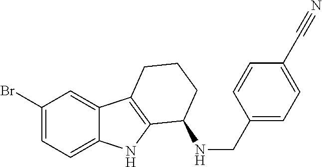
C1(Br)=CC=C2C(=C1)C1=C(N2)C(NCC2=CC=C(C#N)C=C2)CCC1
